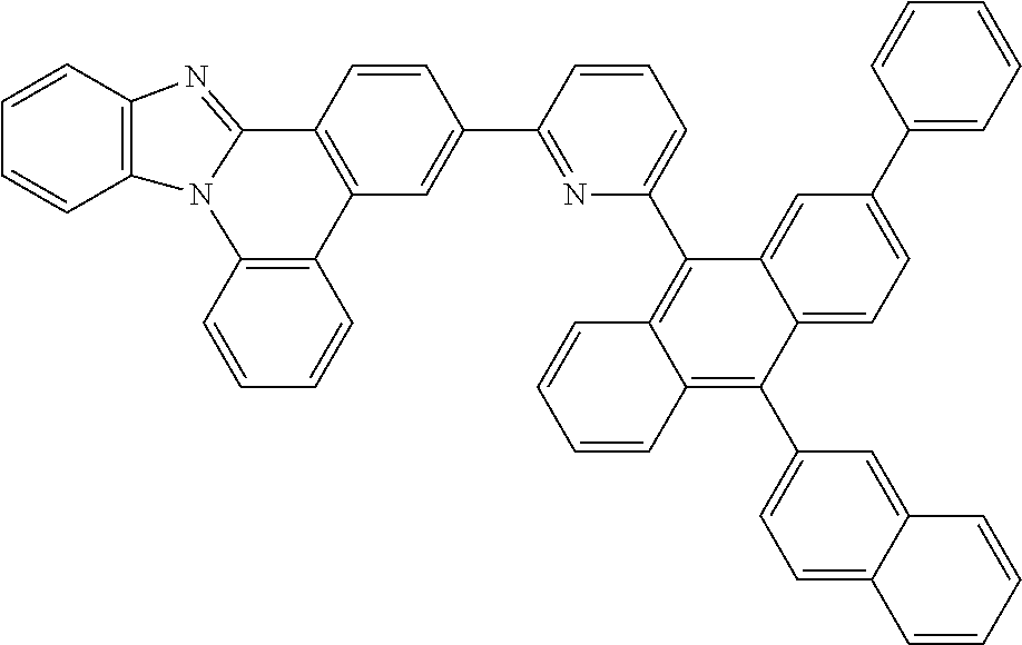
C1=CC2=C(C=C1)N1C(=NC3=C1C=CC=C3)C1=C2C=C(C2=NC(C3=C4C(=C(C5=CC=C6C(=C5)C=CC=C6)C5=CC=C(C6=CC=CC=C6)C=C35)C=CC=C4)=CC=C2)C=C1
